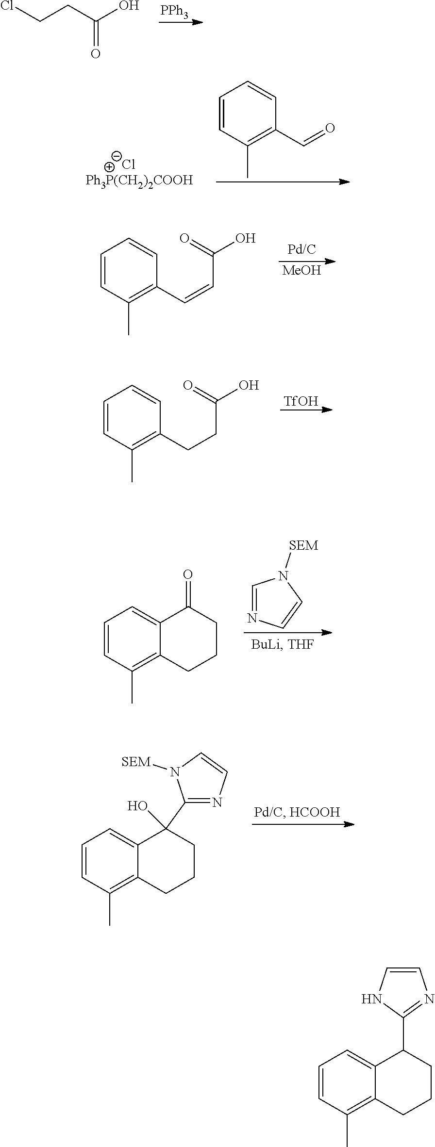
[PPh3].ClCCC(O)=O.Cl.C1=CC(C)=C(C=O)C=C1.C1=CC(C)=C(C=CC(O)=O)C=C1.[MeOH].C1=CC(C)=C(CCC(O)=O)C=C1.[TfOH].C1=CC(C)=C2C(=C1)C(=O)CCC2.C1=NC=CN1[SEM].C1=CC(C)=C2C(=C1)C(C1=NC=CN1[SEM])(O)CCC2.C1=CC(C)=C2C(=C1)C(C1=NC=CN1)CCC2
